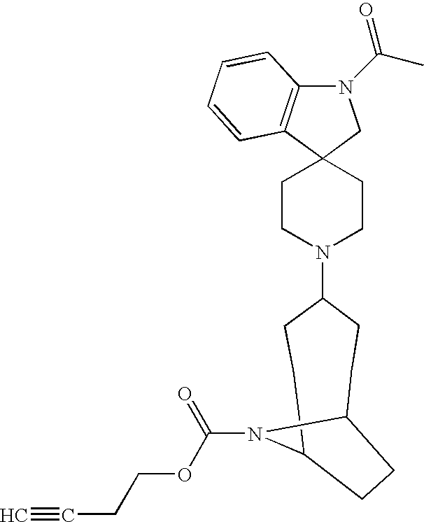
C1CN(C2CCC3N(C(OCCC#C)=O)C(CC2)CC3)CCC12CN(C(C)=O)C1=C2C=CC=C1
